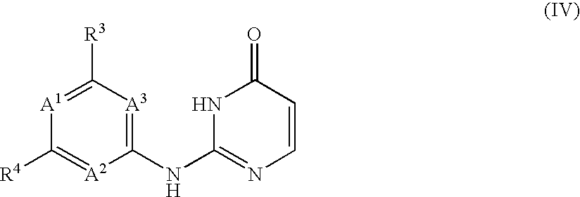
C1([R3])=[A1]C([R4])=[A2]C(NC2=NC=CC(=O)N2)=[A3]1
